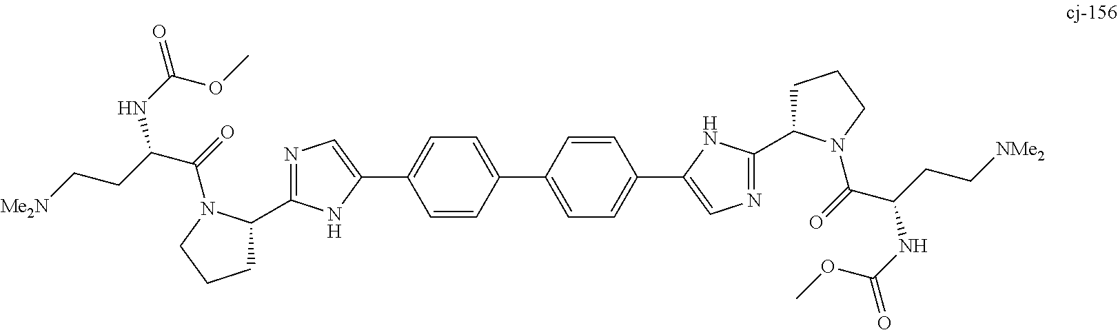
C1=CC(C2=CC=C(C3=CN=C(C4CCCN4C(=O)C(CC[NMe2])NC(=O)OC)N3)C=C2)=CC=C1C1=CN=C(C2CCCN2C(=O)C(CC[Me2N])NC(=O)OC)N1
